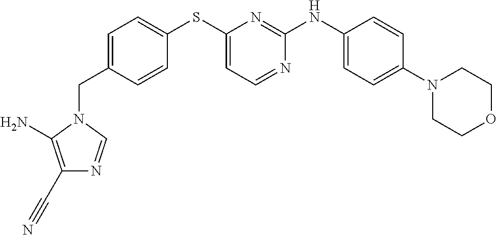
C1=C(CN2C(N)=C(C#N)N=C2)C=CC(SC2=CC=NC(NC3=CC=C(N4CCOCC4)C=C3)=N2)=C1
